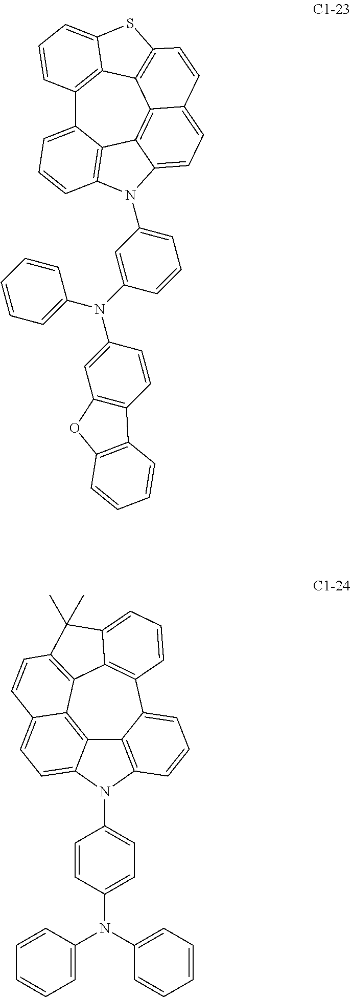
C12=C3C4=C(C=CC5=CC=C6C(=C45)C4=C(C=CC=C14)N6C1=CC=CC(N(C4=CC=CC=C4)C4=CC5=C(C=C4)C4=C(O5)C=CC=C4)=C1)SC3=CC=C2.C12=C3C4=C5C=CC3=CC=C1N(C1=CC=C(N(C3=CC=CC=C3)C3=CC=CC=C3)C=C1)C1=C2C(=CC=C1)C1=C4C(=CC=C1)C5(C)C
